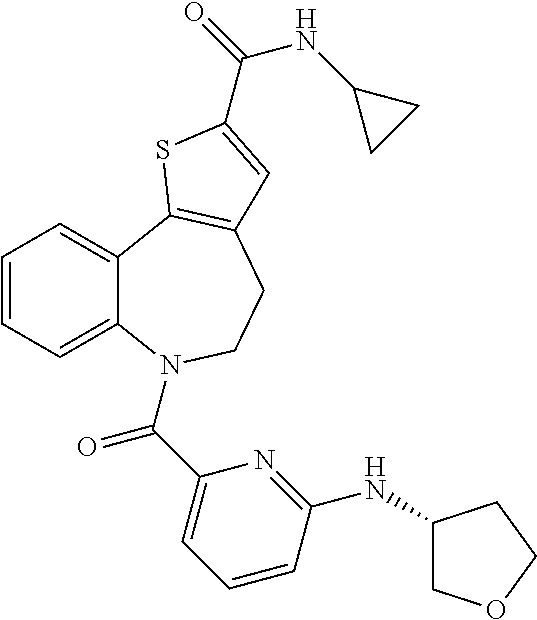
C1=CC=C2C(=C1)C1=C(CCN2C(C2=CC=CC(NC3COCC3)=N2)=O)C=C(C(=O)NC2CC2)S1
